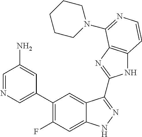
C1=C(C2=C(F)C=C3C(=C2)C(C2=NC4=C(N2)C=CN=C4N2CCCCC2)=NN3)C=C(N)C=N1
